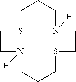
S1CCCN([H])CCSCCCN([H])CC1
